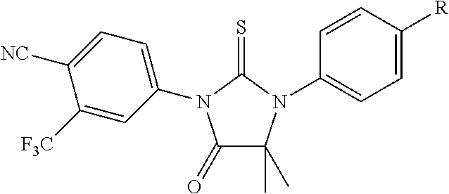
C1(=O)C(C)(C)N(C2=CC=C([R])C=C2)C(=S)N1C1=CC=C([NC])C([F3C])=C1
